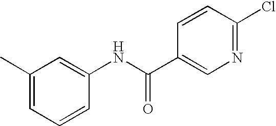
CC1=CC=CC(NC(C2=CN=C(Cl)C=C2)=O)=C1
